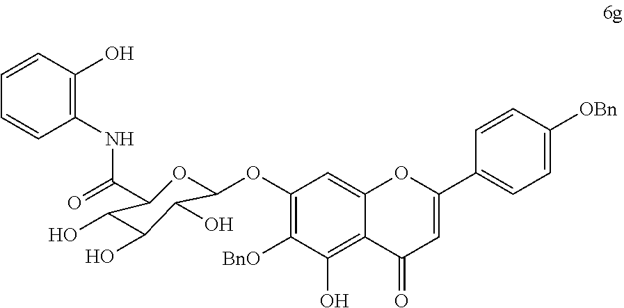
C1(OC2OC(C(=O)NC3=C(O)C=CC=C3)C(O)C(O)C2O)=C([BnO])C(O)=C2C(=C1)OC(C1=CC=C([OBn])C=C1)=CC2=O
